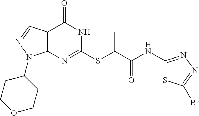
C12=C(N=C(SC(C(NC3=NN=C(Br)S3)=O)C)NC1=O)N(C1CCOCC1)N=C2
